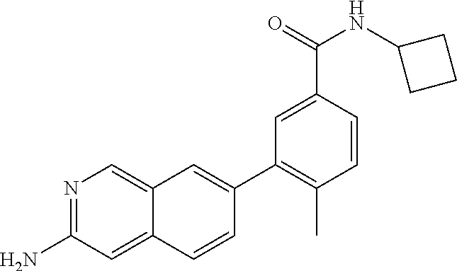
N1=C(N)C=C2C(=C1)C=C(C1=C(C)C=CC(C(NC3CCC3)=O)=C1)C=C2
